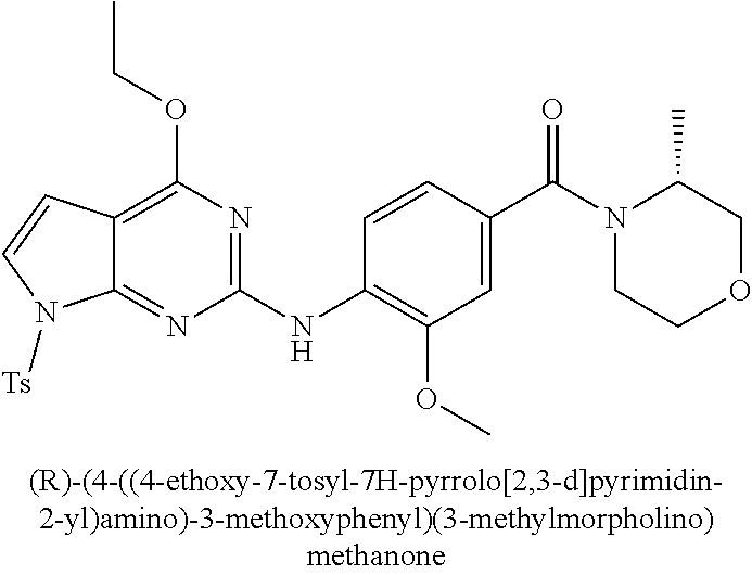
C12=NC(NC3=C(OC)C=C(C(N4CCOCC4C)=O)C=C3)=NC(OCC)=C1C=CN2[Ts]
